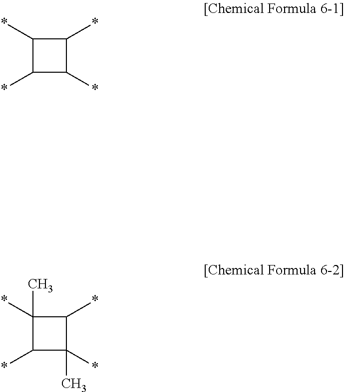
C1(*)C(*)C(*)C1*.C1(*)C(*)(C)C(*)C1(*)C
